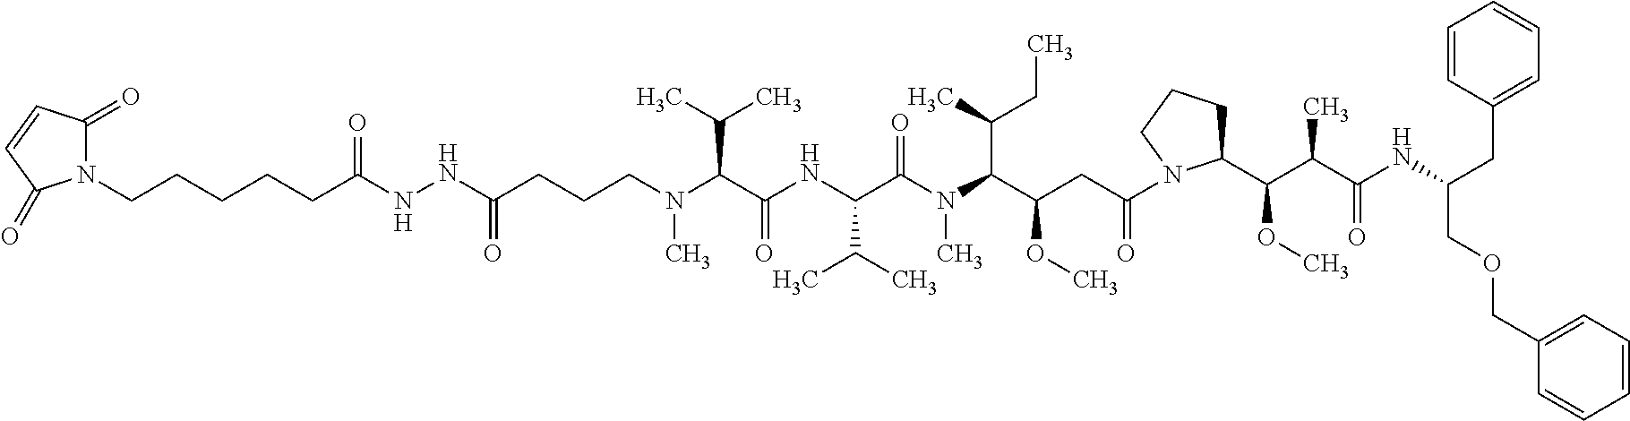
N1(CCCCCC(NNC(CCCN(C(C(NC(C(N(C(C(OC)CC(=O)N2CCCC2C(C(C(NC(CC2=CC=CC=C2)COCC2=CC=CC=C2)=O)C)OC)C(CC)C)C)=O)C(C)C)=O)C(C)C)C)=O)=O)C(=O)C=CC1=O
